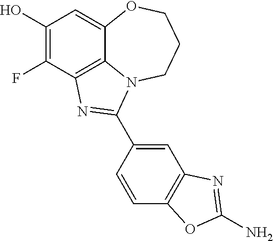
C1(O)=C(F)C2=C3C(=C1)OCCCN3C(C1=CC3=C(C=C1)OC(N)=N3)=N2
